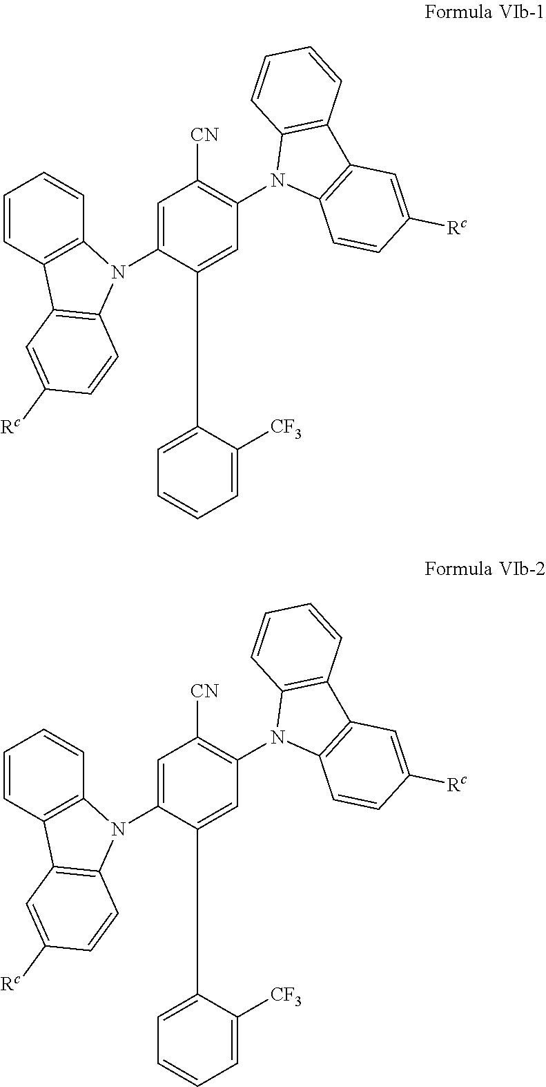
C1=C(N2C3=C(C=CC=C3)C3=C2C=CC([Rc])=C3)C(C2=CC=CC=C2[CF3])=CC(N2C3=C(C4=C2C=CC=C4)C=C([Rc])C=C3)=C1[CN].C1=C(N2C3=C(C=CC=C3)C3=C2C=CC([Rc])=C3)C(C2=CC=CC=C2[CF3])=CC(N2C3=C(C4=C2C=CC=C4)C=C([Rc])C=C3)=C1[CN]
